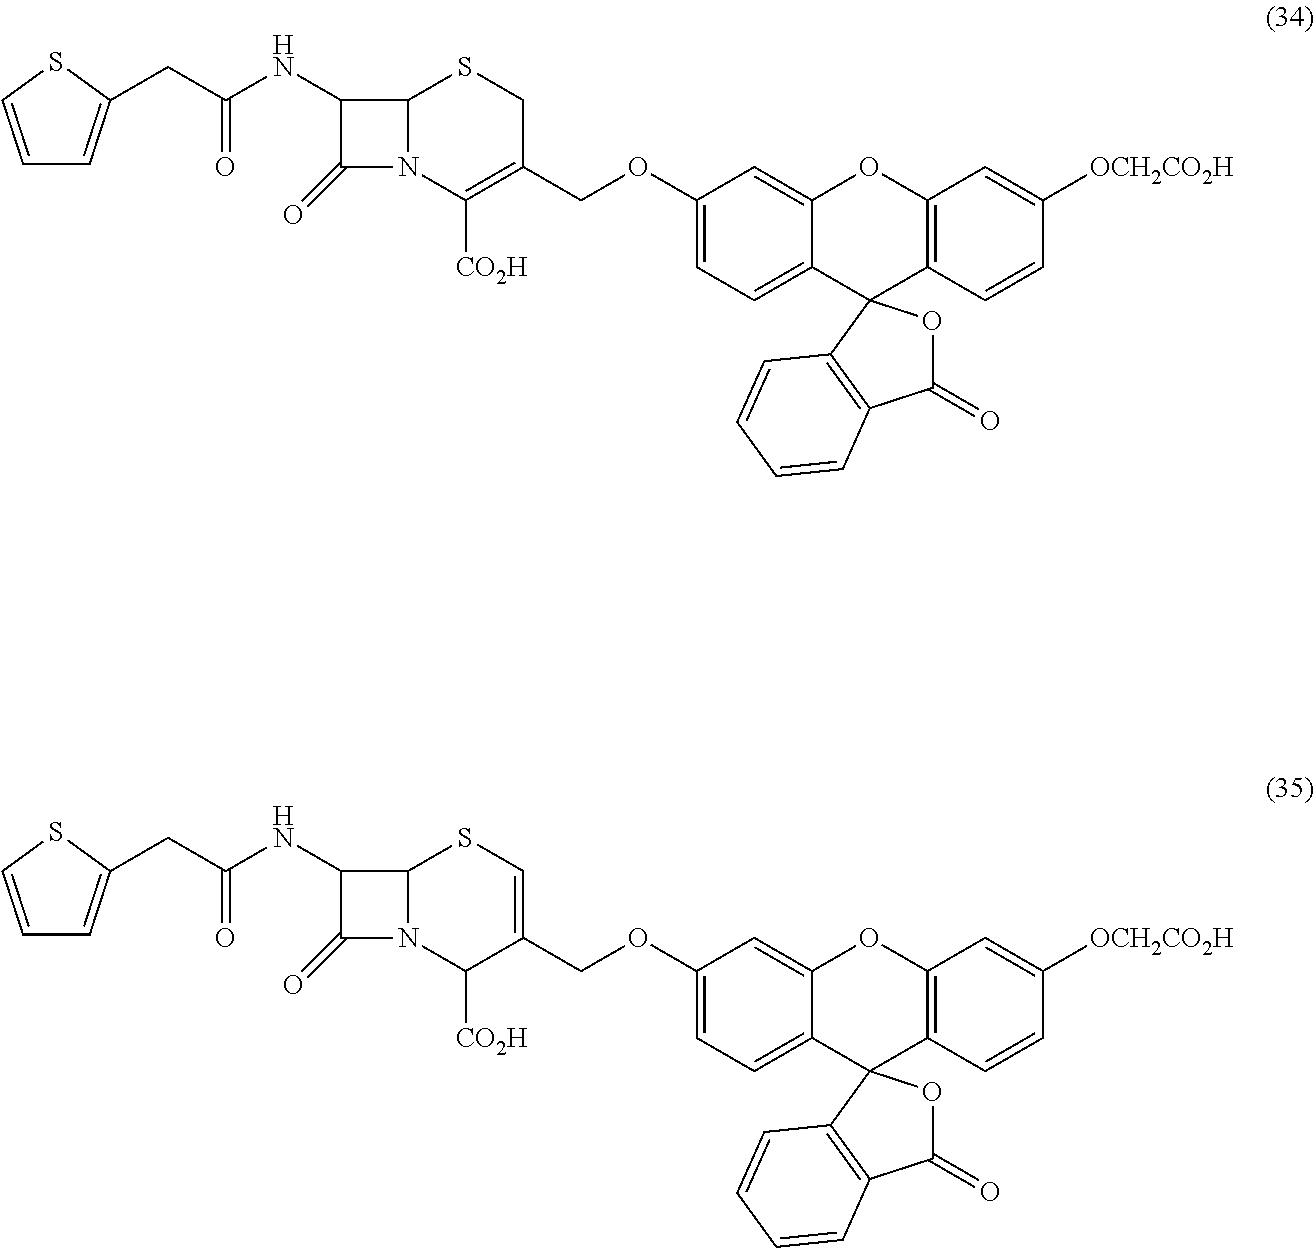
C1(OCC2=C([CO2H])N3C(SC2)C(NC(=O)CC2=CC=CS2)C3=O)=CC=C2C(=C1)OC1=C(C=CC([OCH2CO2H])=C1)C21OC(=O)C2=C1C=CC=C2.C1(OCC2=CSC3N(C2[CO2H])C(=O)C3NC(=O)CC2=CC=CS2)=CC=C2C(=C1)OC1=C(C=CC([OCH2CO2H])=C1)C21OC(=O)C2=C1C=CC=C2
